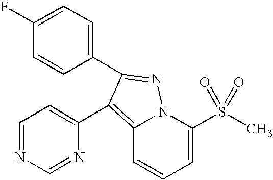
C1(F)=CC=C(C2=NN3C(=C2C2=CC=NC=N2)C=CC=C3S(C)(=O)=O)C=C1
